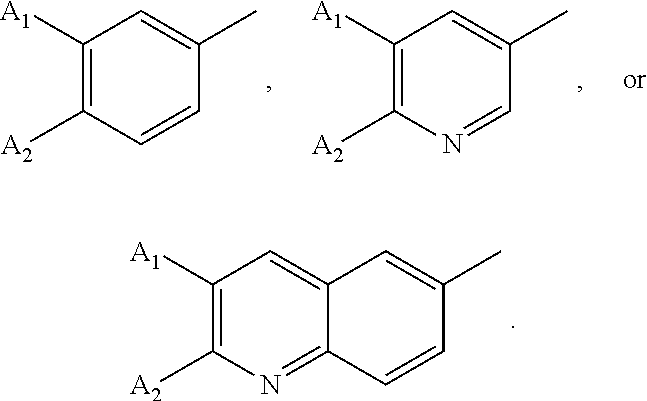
C1([A1])=C([A2])N=C2C(=C1)C=C(C)C=C2.C1([A1])=C([A2])C=CC(C)=C1.C1([A1])=C([A2])N=CC(C)=C1
